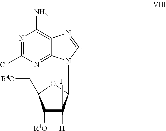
N1=C(Cl)N=C2C(=C1N)N=CN2C1C([H])(F)C([R4O])C(C[R4O])O1
